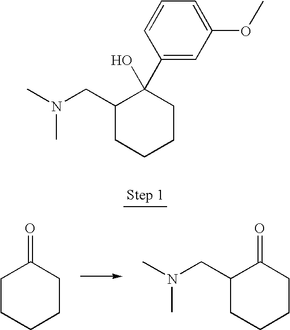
C1CCCCC1=O.C1(CN(C)C)CCCCC1=O.C1(CN(C)C)CCCCC1(O)C1=CC(OC)=CC=C1
